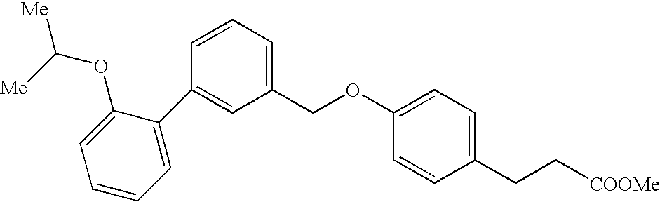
C1(C2=CC(COC3=CC=C(CC[COOMe])C=C3)=CC=C2)=CC=CC=C1OC([Me])[Me]
